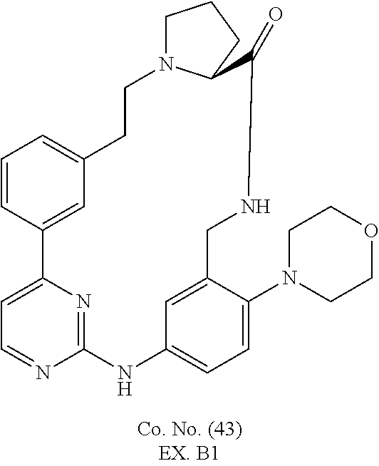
C1=CC2=CC(=C1)CCN1CCCC1C(=O)NCC1=CC(=CC=C1N1CCOCC1)NC1=NC2=CC=N1
